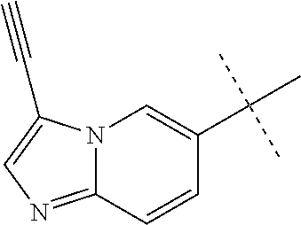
N12C(=NC=C1C#C)C=CC(C(C)(C)C)=C2
